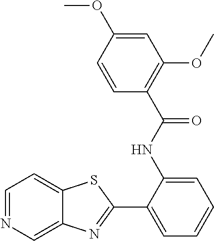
C1=NC=C2C(=C1)SC(C1=CC=CC=C1NC(C1=C(OC)C=C(OC)C=C1)=O)=N2
